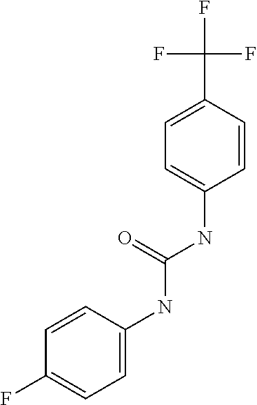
C1=C(C(F)(F)F)C=CC(NC(NC2=CC=C(F)C=C2)=O)=C1
